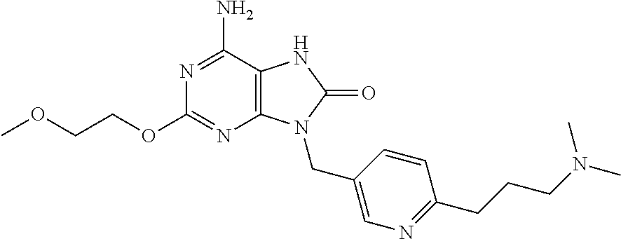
N1=C(N)C2=C(N=C1OCCOC)N(CC1=CN=C(CCCN(C)C)C=C1)C(=O)N2
